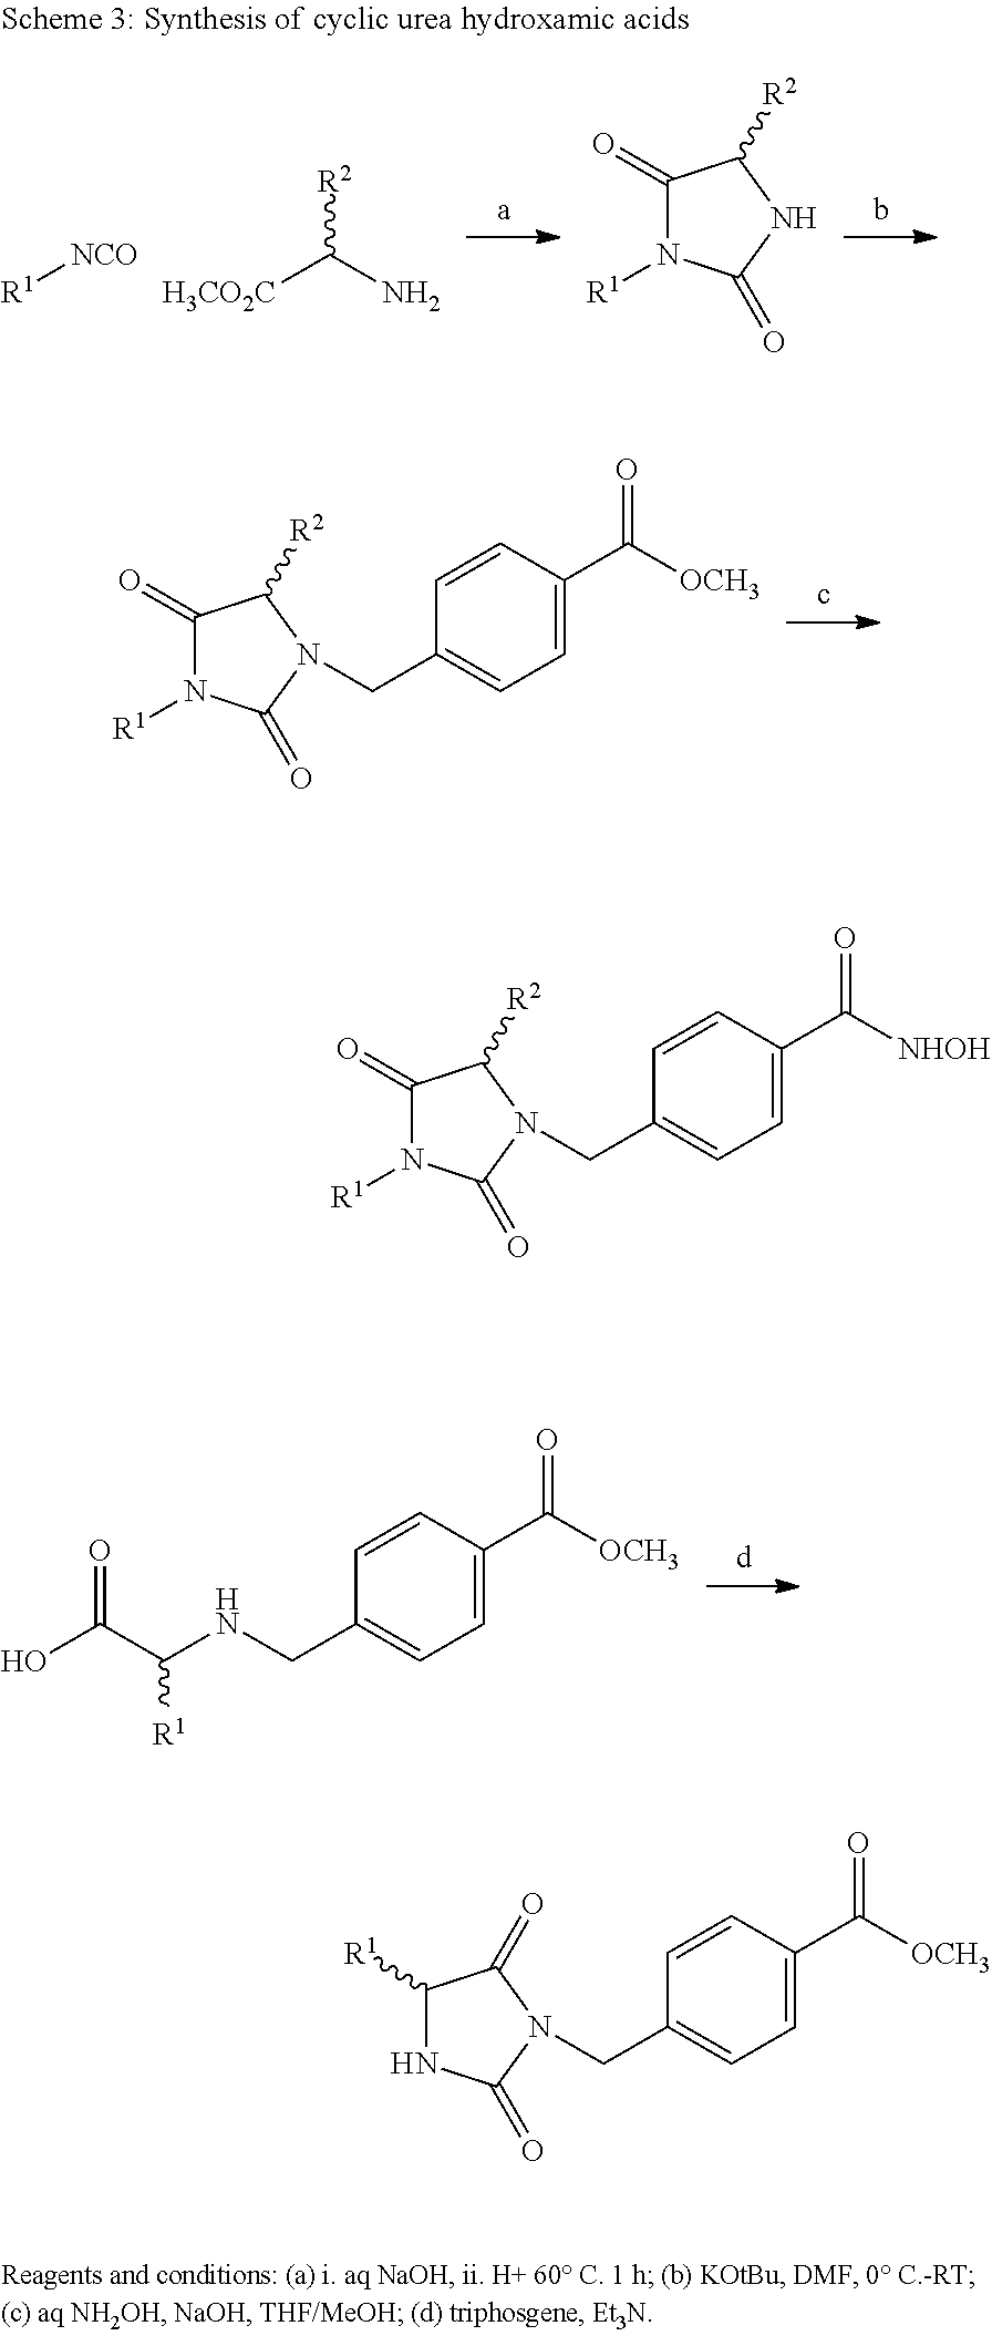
[R1]N1C(=O)C([R2])N(CC2=CC=C(C([OCH3])=O)C=C2)C1=O.C(C1=CC=C(C([OCH3])=O)C=C1)NC(C(O)=O)[R1].[R1][NCO].[H3CO2C]C(N)[R2].[R1]N1C(=O)C([R2])NC1=O.[R1]N1C(=O)C([R2])N(CC2=CC=C(C([NHOH])=O)C=C2)C1=O.N1C([R1])C(=O)N(CC2=CC=C(C([OCH3])=O)C=C2)C1=O
